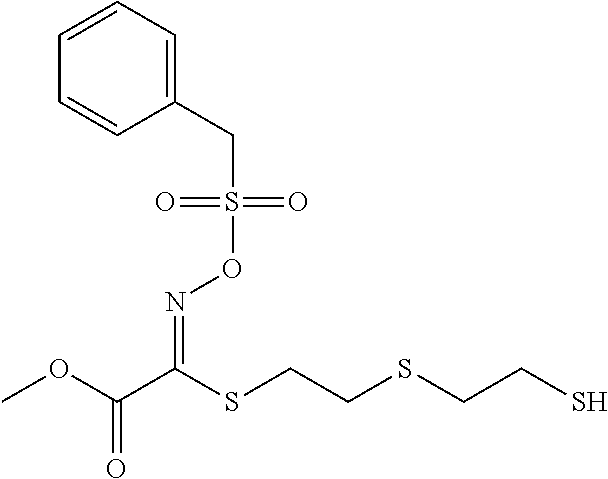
COC(C(SCCSCCS)=NOS(CC1=CC=CC=C1)(=O)=O)=O
